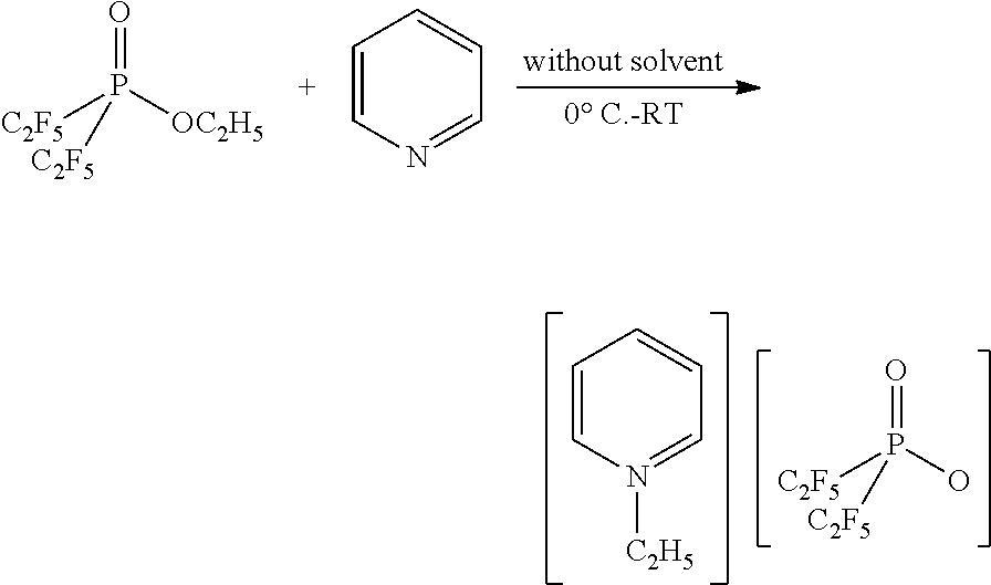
C1=CN([C2H5])=CC=C1.O=P(O)([C2F5])[C2F5].O=P([OC2H5])([C2F5])[C2F5].C1=CN=CC=C1
